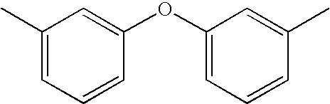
C1(C)=CC=CC(OC2=CC=CC(C)=C2)=C1
